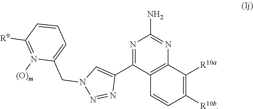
N1=C(C2=CN(CC3=CC=CC([R9])=N3[(O)m])N=N2)C2=C(N=C1N)C([R10a])=C([R10b])C=C2
